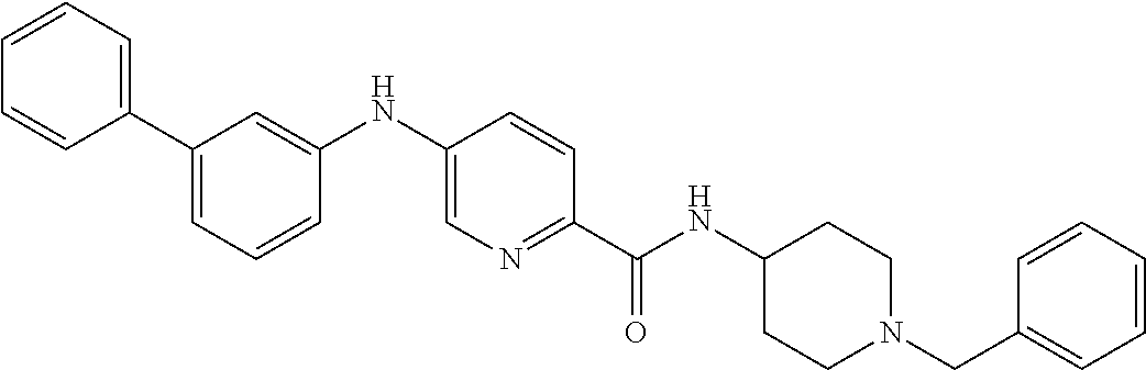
C1=C(C2=CC=CC=C2)C=C(NC2=CN=C(C(NC3CCN(CC4=CC=CC=C4)CC3)=O)C=C2)C=C1
